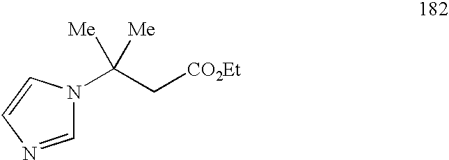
N1(C(C[CO2Et])([Me])[Me])C=NC=C1
